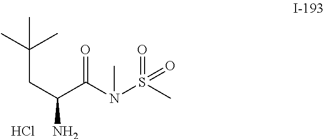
CC(C)(CC(N)C(N(S(=O)(=O)C)C)=O)C.Cl
